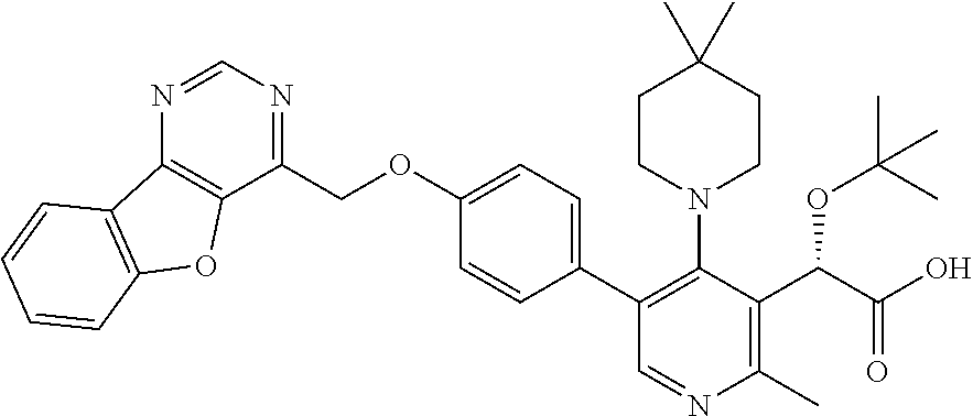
C(OC1=CC=C(C2=C(N3CCC(C)(C)CC3)C(C(C(O)=O)OC(C)(C)C)=C(C)N=C2)C=C1)C1=NC=NC2=C1OC1=C2C=CC=C1
